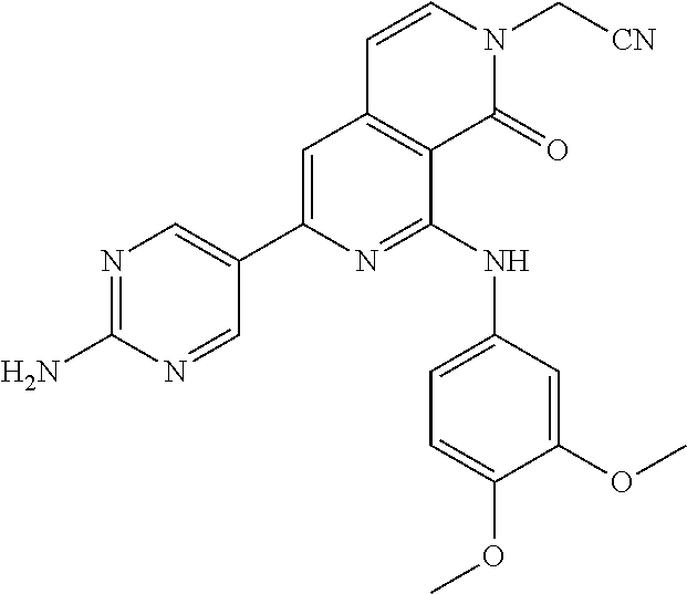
C1(C2=CC3=C(C(NC4=CC=C(OC)C(OC)=C4)=N2)C(=O)N(C[CN])C=C3)=CN=C(N)N=C1
